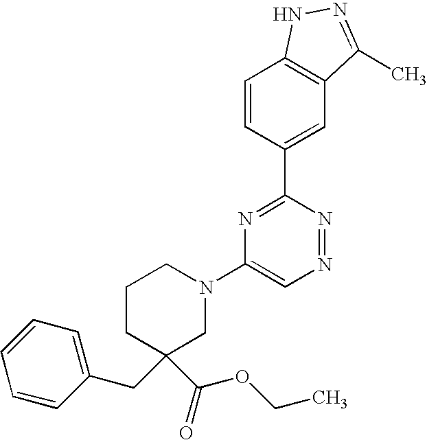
C1=CC(C2=NC(N3CCCC(C(OCC)=O)(CC4=CC=CC=C4)C3)=CN=N2)=CC2=C1NN=C2C
